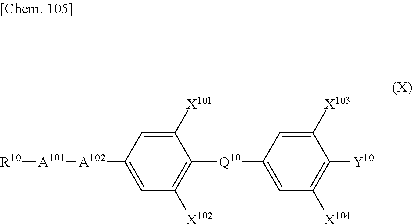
C1([X103])=CC([Q10]C2=C([X102])C=C([A102][A101][R10])C=C2[X101])=CC([X104])=C1[Y10]
